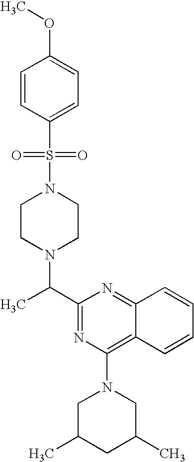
C1(C(C)N2CCN(S(=O)(=O)C3=CC=C(OC)C=C3)CC2)=NC(N2CC(C)CC(C)C2)=C2C(=N1)C=CC=C2
